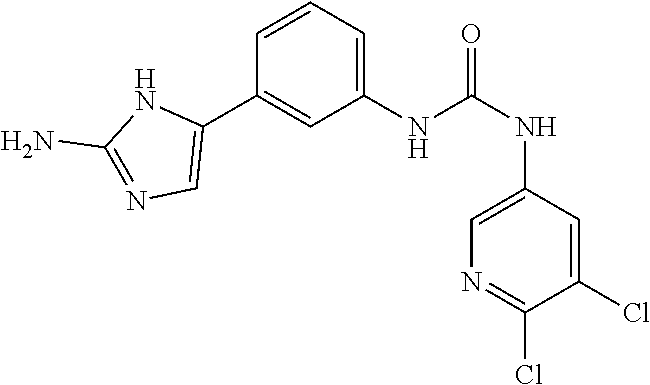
C1(NC(NC2=CN=C(Cl)C(Cl)=C2)=O)=CC=CC(C2=CN=C(N)N2)=C1
